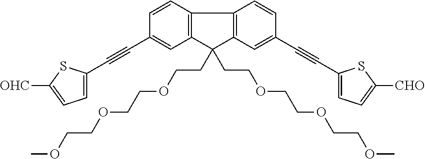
C1=CC2=C(C=C1C#CC1=CC=C([OHC])S1)C(CCOCCOCCOC)(CCOCCOCCOC)C1=C2C=CC(C#CC2=CC=C([CHO])S2)=C1
